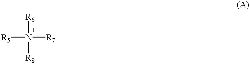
[R5]N([R6])([R8])[R7]
